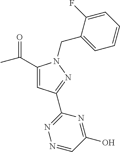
C1(C(C)=O)=CC(C2=NN=CC(O)=N2)=NN1CC1=CC=CC=C1F
